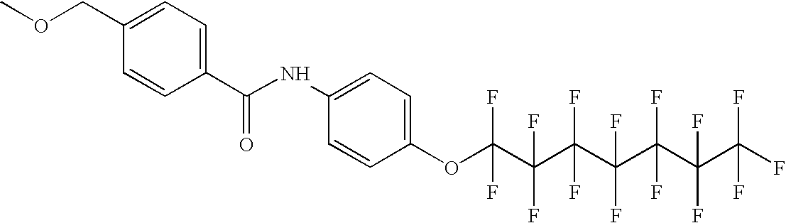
COCC1=CC=C(C(NC2=CC=C(OC(C(C(C(C(F)(C(F)(C(F)(F)F)F)F)(F)F)(F)F)(F)F)(F)F)C=C2)=O)C=C1
